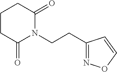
C1CC(=O)N(CCC2=NOC=C2)C(=O)C1
